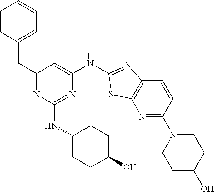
C1(CC2=CC=CC=C2)=NC(NC2CCC(O)CC2)=NC(NC2=NC3=C(N=C(N4CCC(O)CC4)C=C3)S2)=C1
